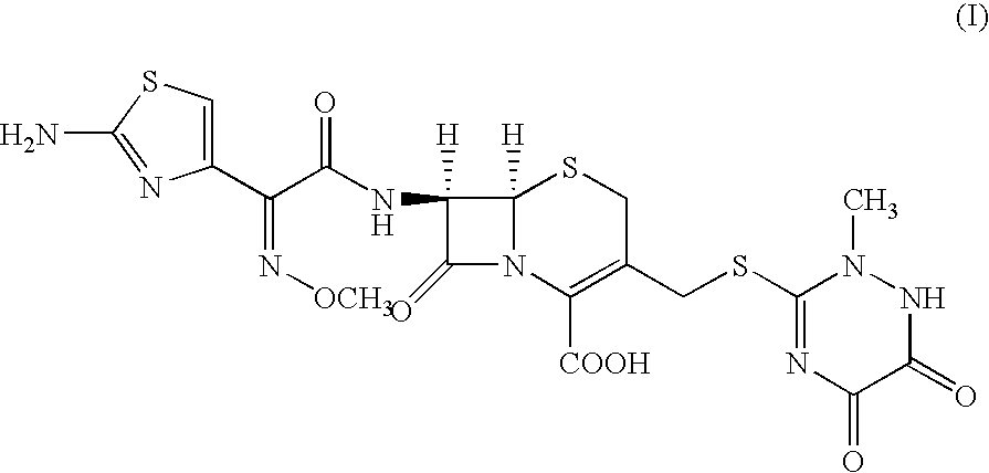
N([OCH3])=C(C1=CSC(N)=N1)C(NC1([H])C(=O)N2C1([H])SCC(CSC1=NC(=O)C(=O)NN1C)=C2[COOH])=O
